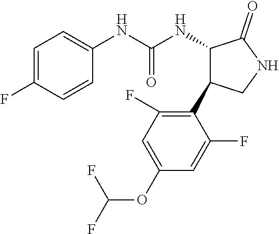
C1=C(F)C=CC(NC(NC2C(C3=C(F)C=C(OC(F)F)C=C3F)CNC2=O)=O)=C1
